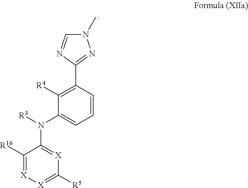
C1([R16])=[X][X]=C([R5])[X]=C1N([R3])C1=CC=CC(C2=NN(C)C=N2)=C1[R4]
